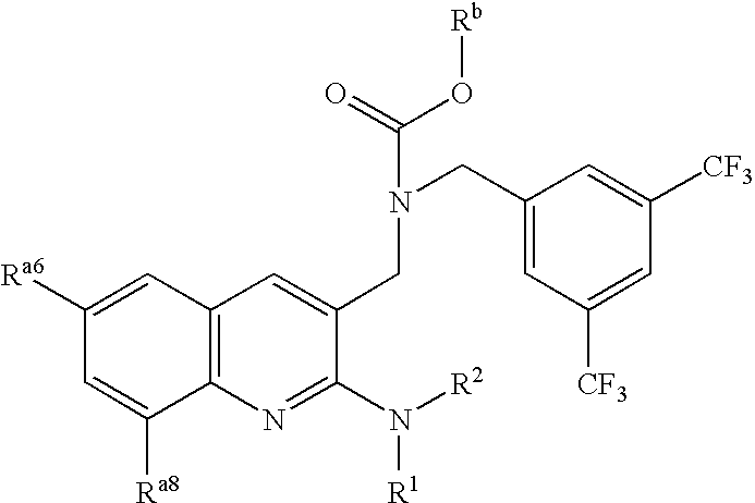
C12=C(N=C(N([R2])[R1])C(CN(C(=O)O[Rb])CC3=CC([CF3])=CC([CF3])=C3)=C1)C([Ra8])=CC([Ra6])=C2
